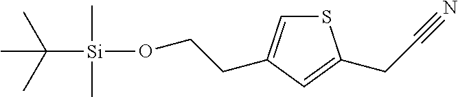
S1C=C(CCO[Si](C)(C)C(C)(C)C)C=C1CC#N
